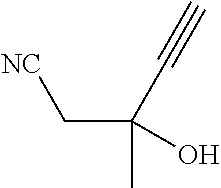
C(C(O)(C)C#C)[CN]
